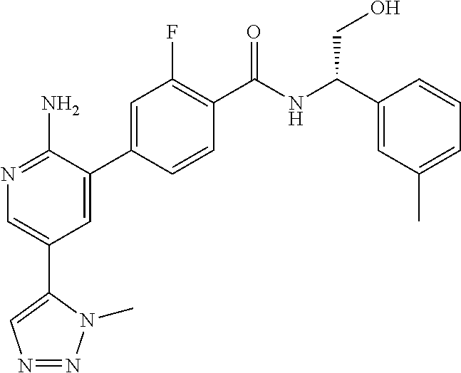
N1=C(N)C(C2=CC(F)=C(C(NC(C3=CC(C)=CC=C3)CO)=O)C=C2)=CC(C2=CN=NN2C)=C1
